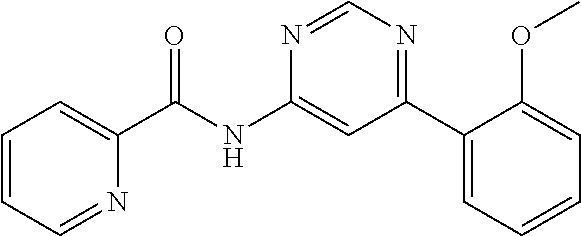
C1(C(NC2=CC(C3=CC=CC=C3OC)=NC=N2)=O)=CC=CC=N1
